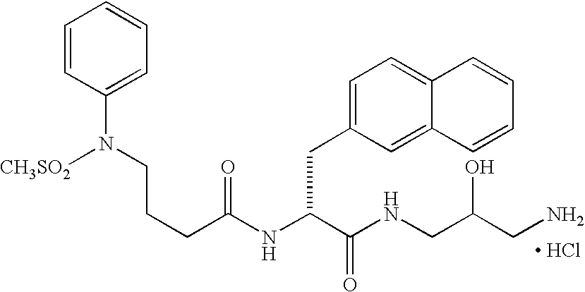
[ HCl].N(C(C(NCC(CN)O)=O)CC1=CC=C2C(=C1)C=CC=C2)C(CCCN([CH3SO2])C1=CC=CC=C1)=O
